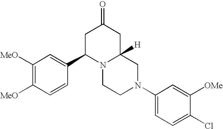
C1([MeO])=C([MeO])C=CC(C2N3C([H])(CC(=O)C2)CN(C2=CC=C(Cl)C([OMe])=C2)CC3)=C1
